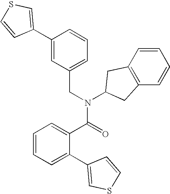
C1(CN(C(C2=CC=CC=C2C2=CSC=C2)=O)C2CC3=C(C=CC=C3)C2)=CC=CC(C2=CSC=C2)=C1
